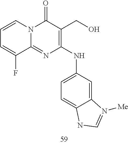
C1=CC=C(F)C2=NC(NC3=CC=C4C(=C3)N([Me])=CN4)=C(CO)C(=O)N12
